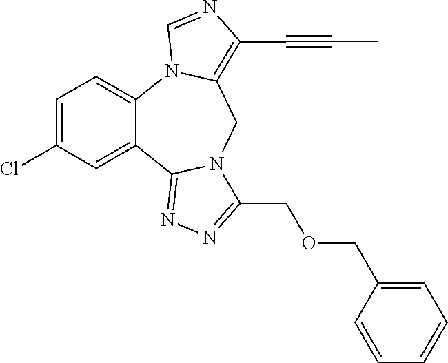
C1=C(Cl)C=C2C(=C1)N1C(=C(C#CC)N=C1)CN1C2=NN=C1COCC1=CC=CC=C1
